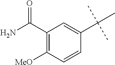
C1(C(N)=O)=C([MeO])C=CC(C(C)(C)C)=C1
